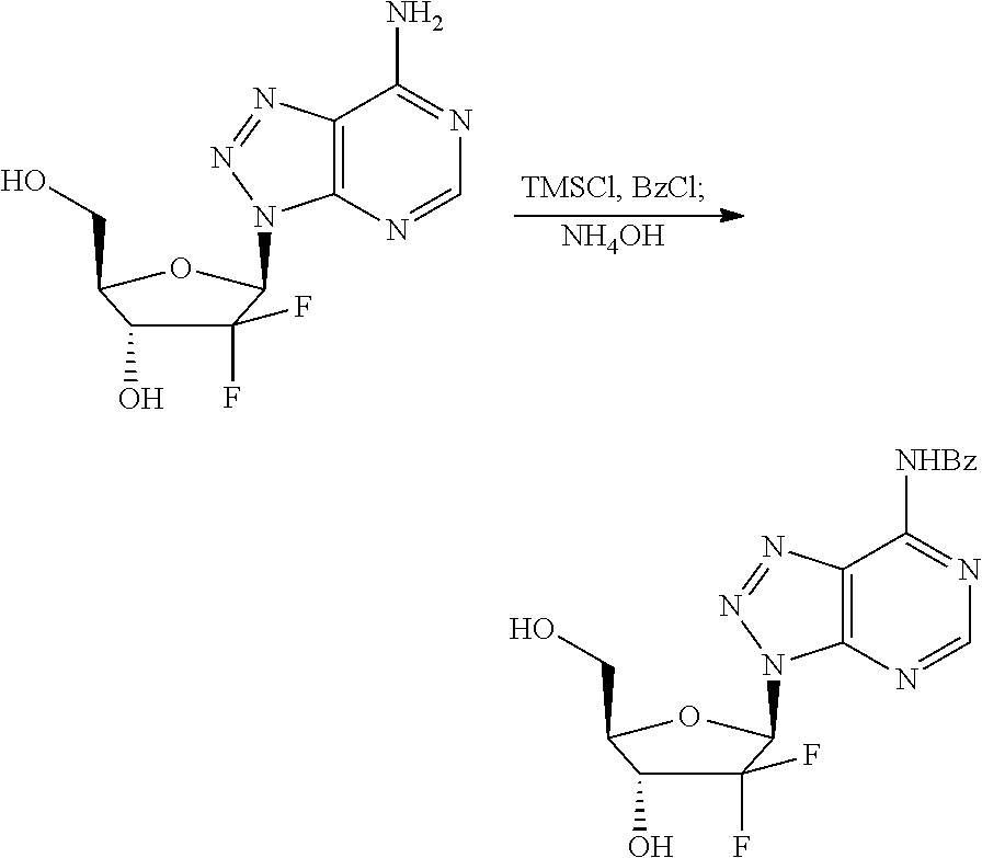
[NH4OH].C1(F)(F)C(O)C(CO)OC1N1C2=C(N=N1)C(N)=NC=N2.C1(F)(F)C(O)C(CO)OC1N1C2=C(N=N1)C([NHBz])=NC=N2
